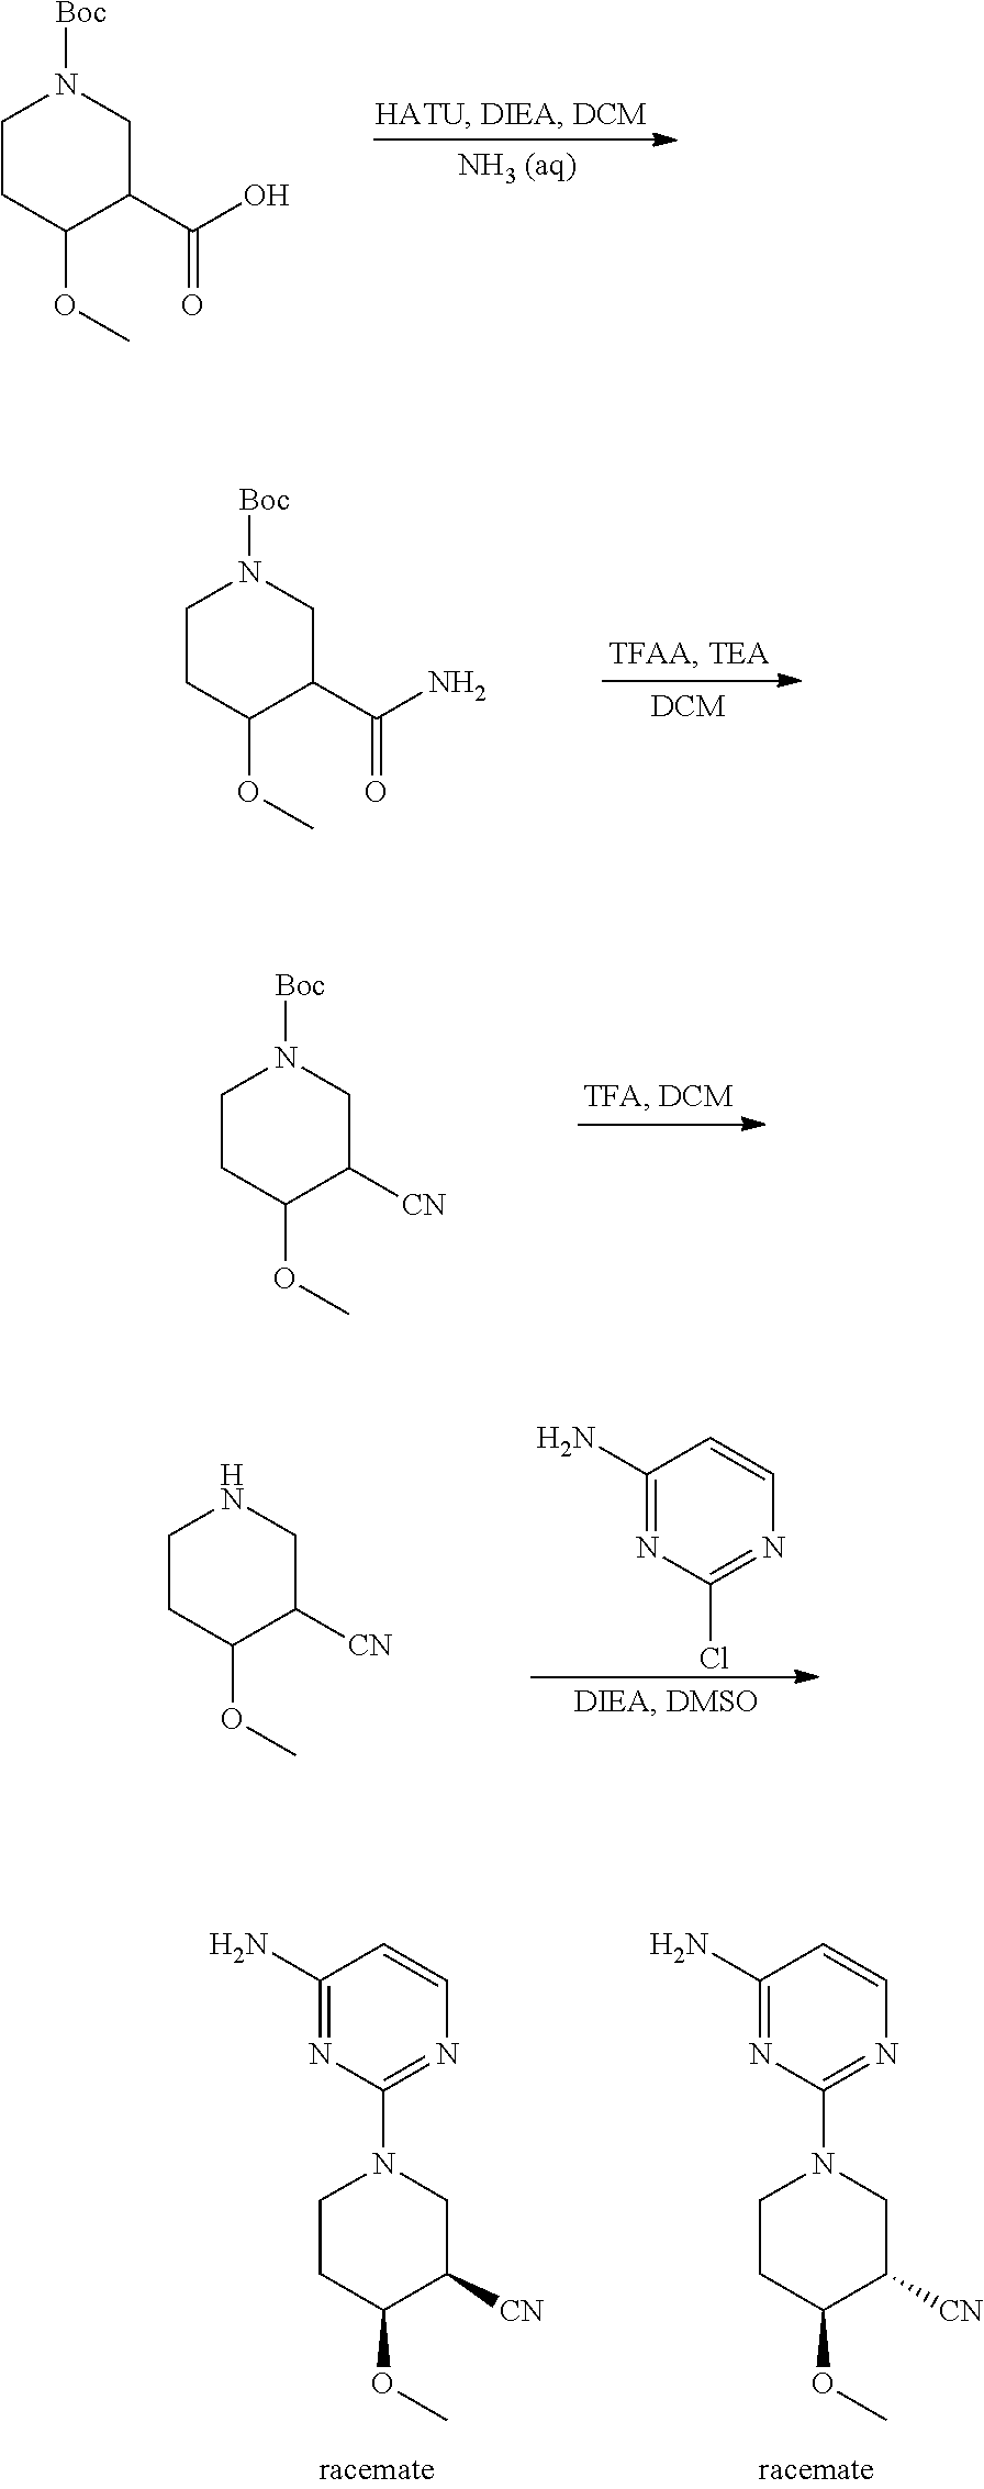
C1CC(OC)C(C(=O)O)CN1[Boc].C1CC(OC)C(C(=O)N)CN1[Boc].C1CC(OC)C([CN])CN1[Boc].C1CC(OC)C([CN])CN1.C1(N)=NC(Cl)=NC=C1.C1(N)=NC(N2CCC(OC)C([CN])C2)=NC=C1.C1(N)=NC(N2CCC(OC)C([CN])C2)=NC=C1
